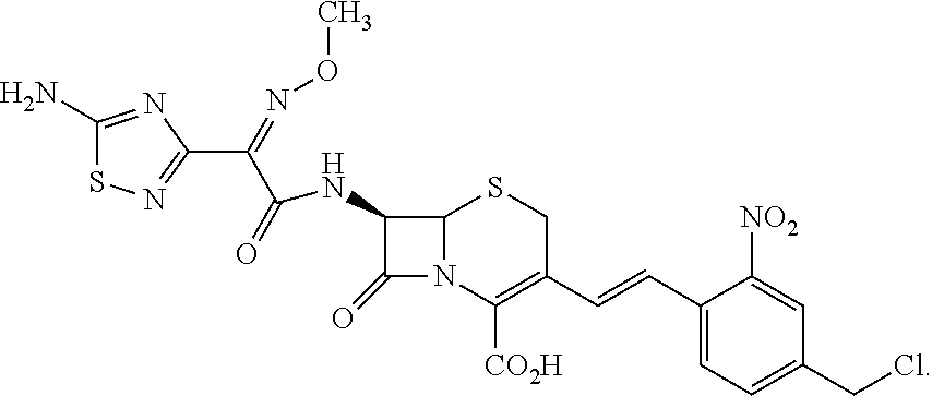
C1(N)=NC(C(=NOC)C(NC2C(=O)N3C2SCC(C=CC2=CC=C(CCl)C=C2[NO2])=C3[CO2H])=O)=NS1
